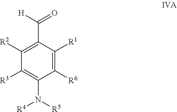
C(C1=C([R2])C([R3])=C(N([R5])[R4])C([R6])=C1[R1])([H])=O
